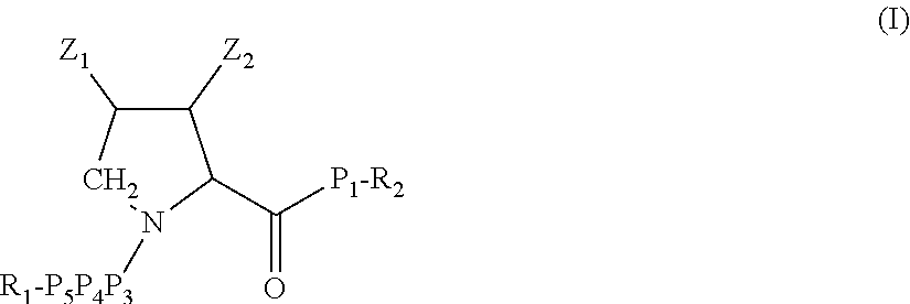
C([P1-R2])(C1C([Z2])C([Z1])CN1[R1-P5P4P3])=O
